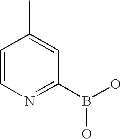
C1=CN=C(B(O)O)C=C1C
